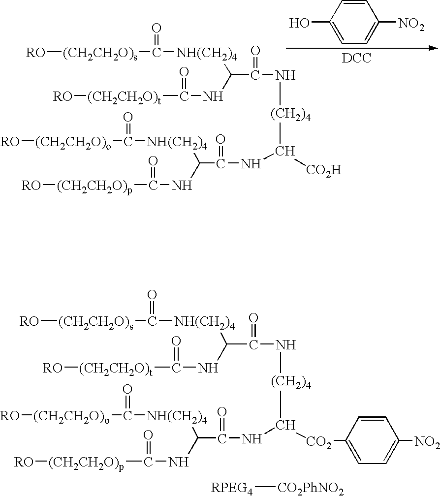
[RO][(CH2CH2O)s]C(=O)[NH(CH2)4]C(NC(=O)[(CH2CH2O)t][RO])C(=O)N[(CH2)4]C([CO2H])NC(=O)C(NC(=O)[(CH2CH2O)p][RO])[NH(CH2)4]C([(CH2CH2O)o][RO])=O.OC1=CC=C([NO2])C=C1.[DCC].[RO][(CH2CH2O)s]C(=O)[NH(CH2)4]C(NC(=O)[(CH2CH2O)t][RO])C(=O)N[(CH2)4]C([CO2]C1=CC=C([NO2])C=C1)NC(=O)C([NH(CH2)4]C([(CH2CH2O)o][RO])=O)NC(=O)[(CH2CH2O)p][RO].[RPEG4][CO2PhNO2]
